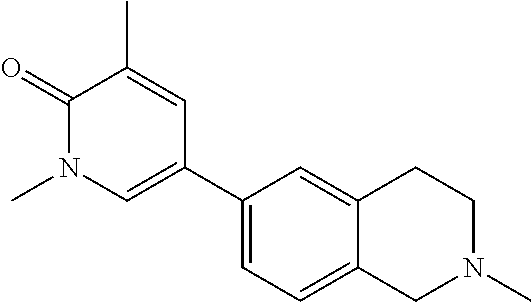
C12=CC=C(C3=CN(C)C(=O)C(C)=C3)C=C1CCN(C)C2
